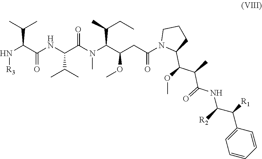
N([R3])C(C(C)C)C(=O)NC(C(C)C)C(=O)N(C)C(C(C)CC)C(OC)CC(=O)N1C(C(C(C(NC([R2])C(C2=CC=CC=C2)[R1])=O)C)OC)CCC1
